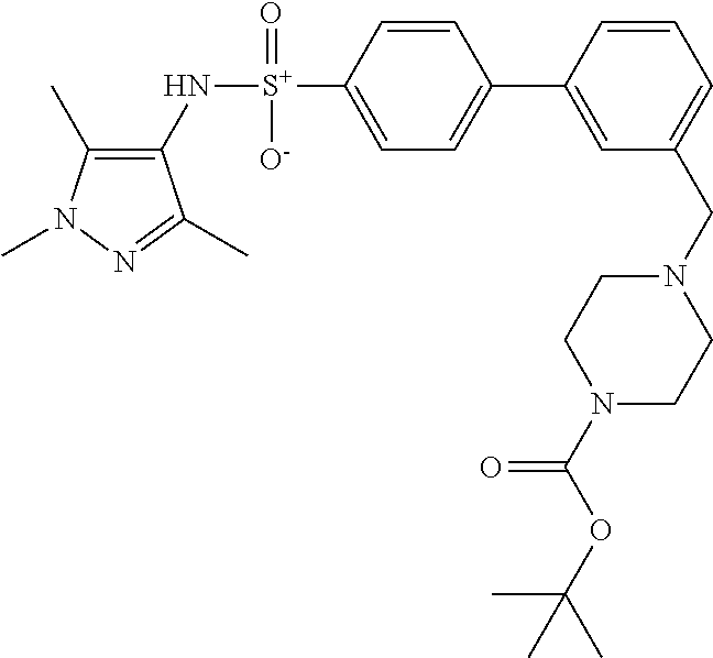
C1(C)=C(N[S+](C2=CC=C(C3=CC(CN4CCN(C(OC(C)(C)C)=O)CC4)=CC=C3)C=C2)(=O)[O-])C(C)=NN1C
